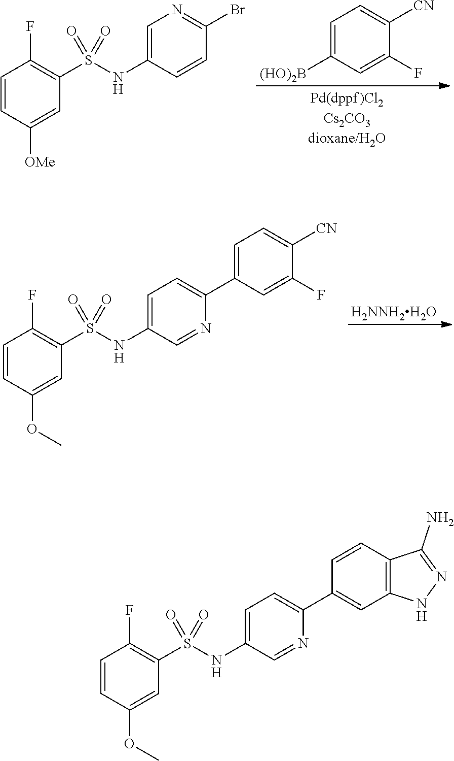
C1=C([(HO)2B])C=C(F)C([CN])=C1.C1=CC([OMe])=CC(S(NC2=CN=C(Br)C=C2)(=O)=O)=C1F.[H2NNH2H2O].C1=CC(OC)=CC(S(NC2=CC=C(C3=CC=C([CN])C(F)=C3)N=C2)(=O)=O)=C1F.C1=CC(OC)=CC(S(NC2=CC=C(C3=CC4=C(C=C3)C(N)=NN4)N=C2)(=O)=O)=C1F
